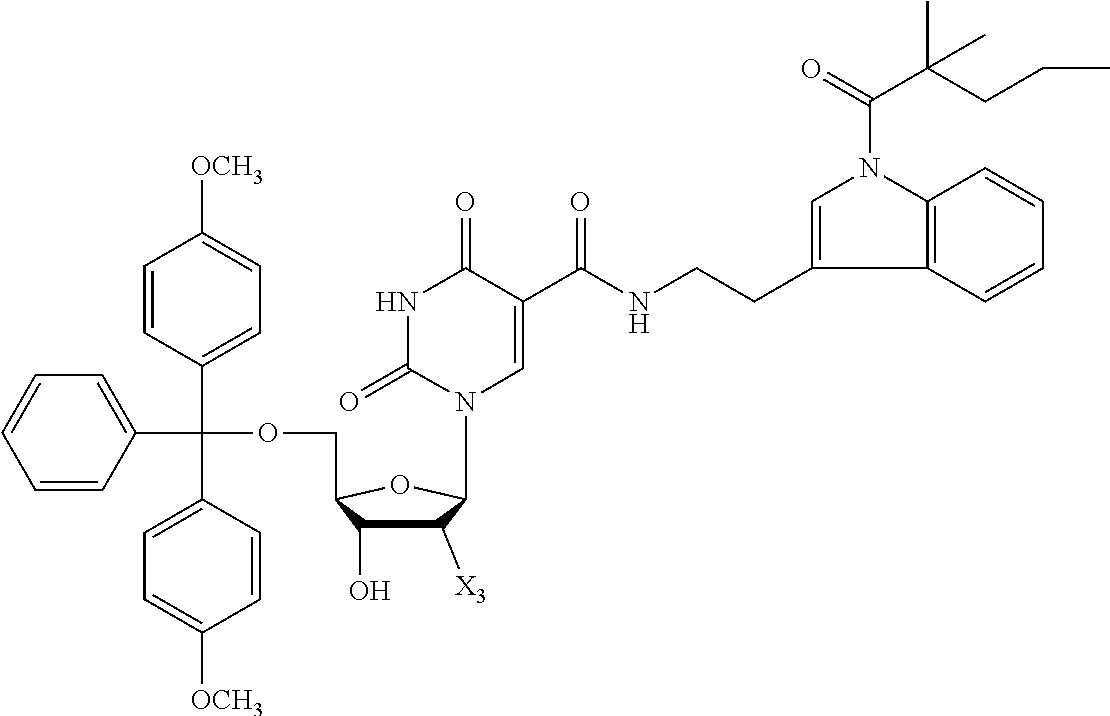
C1([X3])C(O)C(COC(C2=CC=CC=C2)(C2=CC=C([OCH3])C=C2)C2=CC=C([OCH3])C=C2)OC1N1C=C(C(NCCC2=CN(C(=O)C(CCC)(C)C)C3=C2C=CC=C3)=O)C(=O)NC1=O
